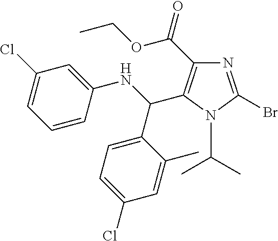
N1=C(Br)N(C(C)C)C(C(NC2=CC(Cl)=CC=C2)C2=CC=C(Cl)C=C2C)=C1C(=O)OCC
